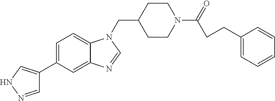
C1CN(C(=O)CCC2=CC=CC=C2)CCC1CN1C2=CC=C(C3=CNN=C3)C=C2N=C1
